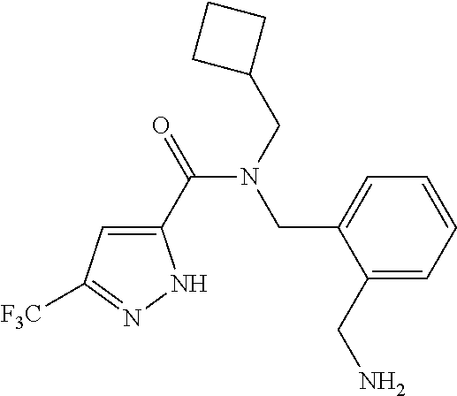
C1(C(=O)N(CC2CCC2)CC2=CC=CC=C2CN)=CC([F3C])=NN1
